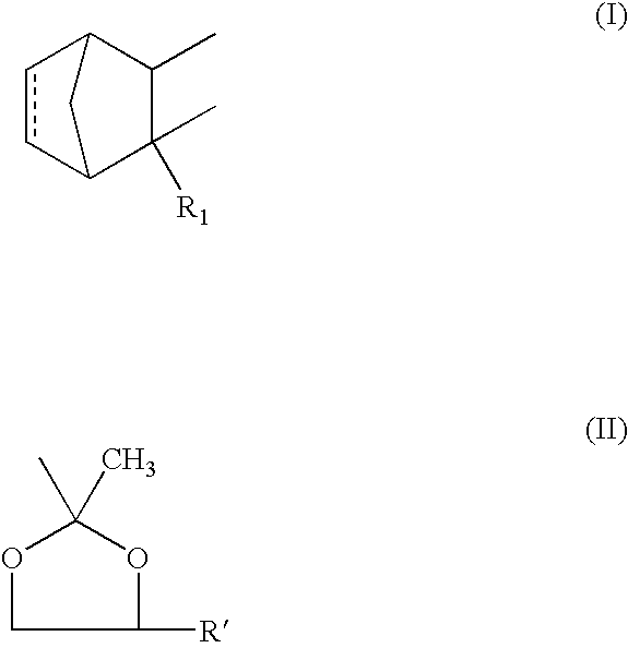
c1cC2C(C)([R1])C(C)C1C2.C1([R])OC(C)(C)OC1
